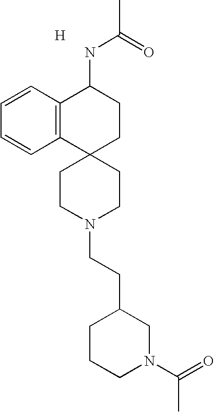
[H].C1CN(CCC2CCCN(C(=O)C)C2)CCC12CCC(NC(C)=O)C1=C2C=CC=C1
